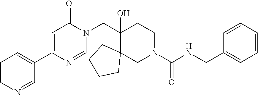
C1(C2=CC(=O)N(CC3(O)C4(CN(C(NCC5=CC=CC=C5)=O)CC3)CCCC4)C=N2)=CC=CN=C1
